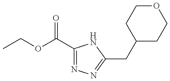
CCOC(C1=NN=C(CC2CCOCC2)N1)=O
